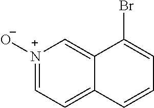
C12=C[N+]([O-])=CC=C1C=CC=C2Br
